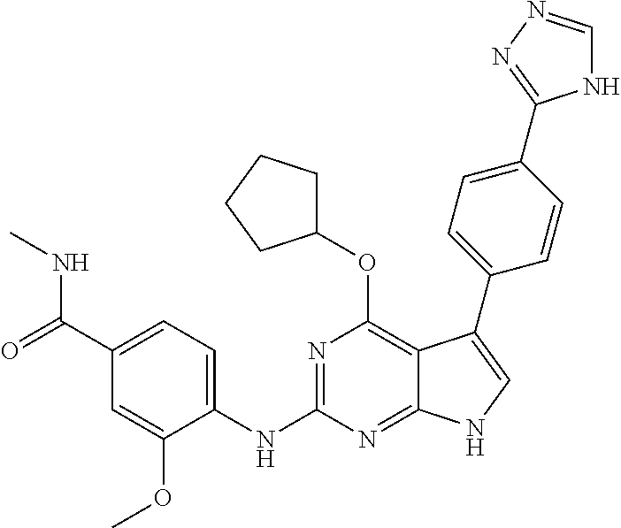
C1(C(=O)NC)=CC=C(NC2=NC(OC3CCCC3)=C3C(=N2)NC=C3C2=CC=C(C3=NN=CN3)C=C2)C(OC)=C1
